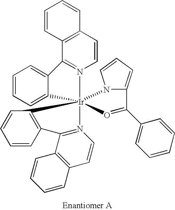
C1=CC2=C(C=C1)C=CN1=C2C2=CC=CC=C2[Ir]123(C1=C(C4=N2C=CC2=C4C=CC=C2)C=CC=C1)N1C(=CC=C1)C(C1=CC=CC=C1)=O3
